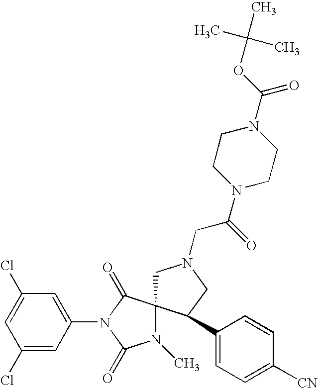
C1(Cl)=CC(N2C(=O)N(C)C3(C2=O)CN(CC(N2CCN(C(OC(C)(C)C)=O)CC2)=O)CC3C2=CC=C([CN])C=C2)=CC(Cl)=C1
